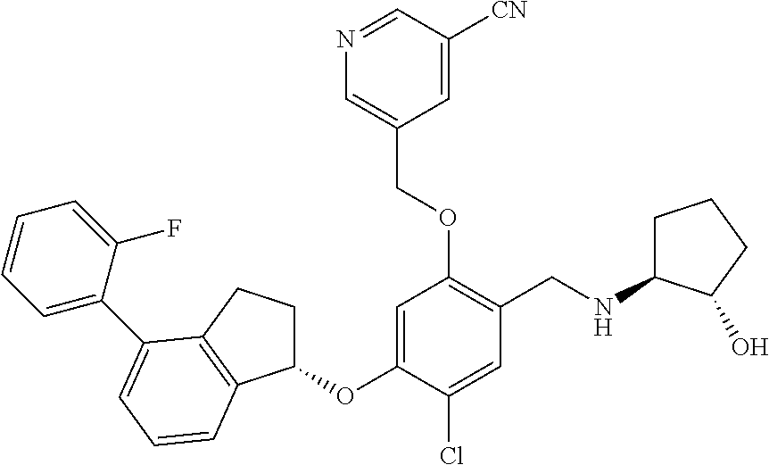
C1(OC2=CC(OCC3=CN=CC([CN])=C3)=C(CNC3CCCC3O)C=C2Cl)CCC2=C1C=CC=C2C1=CC=CC=C1F
